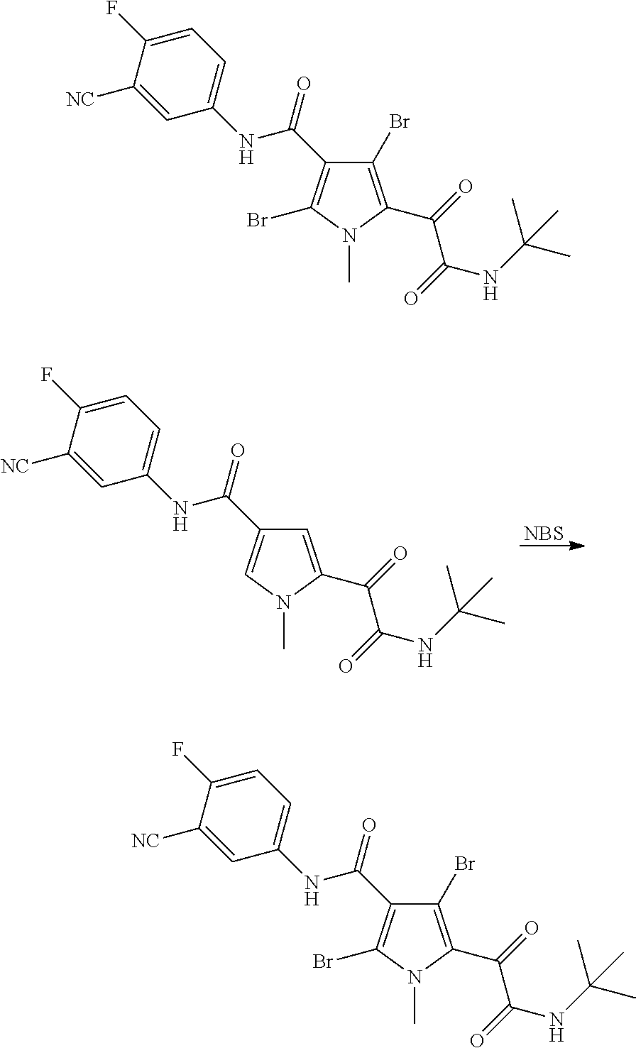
[NBS].C1=C([NC])C(F)=CC=C1NC(C1=CN(C)C(C(C(=O)NC(C)(C)C)=O)=C1)=O.C1=C([NC])C(F)=CC=C1NC(C1=C(Br)N(C)C(C(C(=O)NC(C)(C)C)=O)=C1Br)=O.C1=C([NC])C(F)=CC=C1NC(C1=C(Br)N(C)C(C(C(=O)NC(C)(C)C)=O)=C1Br)=O
